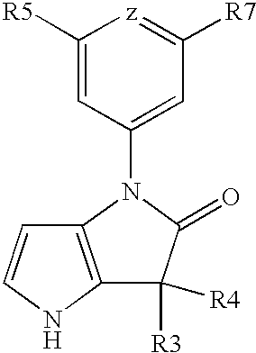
C1([R5])=CC(N2C(=O)C([R3])([R4])C3=C2C=CN3)=CC([R7])=[z]1
